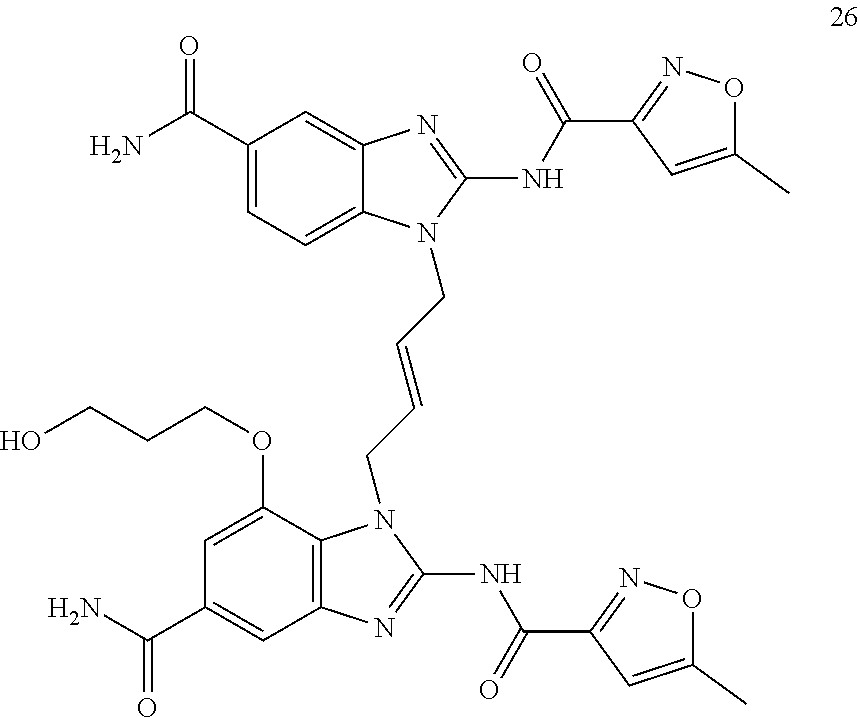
C1(C(N)=O)=CC=C2C(=C1)N=C(NC(C1=NOC(C)=C1)=O)N2CC=CCN1C2=C(C=C(C(N)=O)C=C2OCCCO)N=C1NC(C1=NOC(C)=C1)=O
